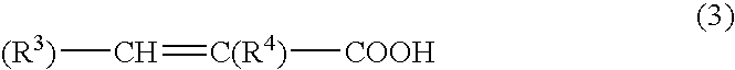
[(R3)]C=[C(R4)][COOH]
